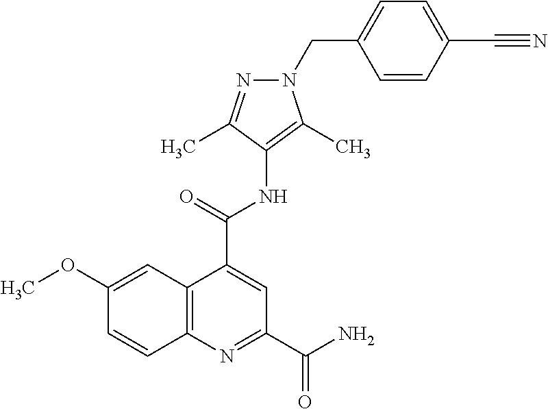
C1(OC)=CC2=C(C=C1)N=C(C(N)=O)C=C2C(=O)NC1=C(C)N(CC2=CC=C(C#N)C=C2)N=C1C
